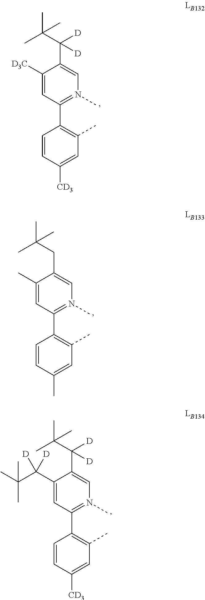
C1([D3C])=CC(C2=C(C)C=C([CD3])C=C2)=N(C)C=C1C(C(C)(C)C)([D])[D].C1(C)=CC(C2=C(C)C=C(C)C=C2)=N(C)C=C1CC(C)(C)C.C1(C(C(C)(C)C)([D])[D])=CC(C2=C(C)C=C([CD3])C=C2)=N(C)C=C1C(C(C)(C)C)([D])[D]
